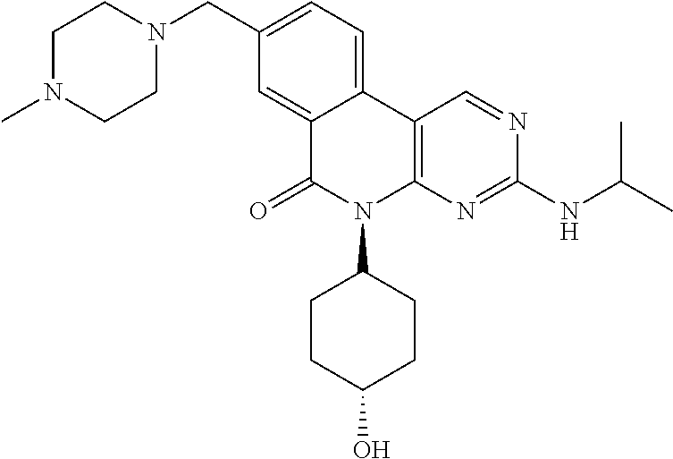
C1N(C)CCN(CC2=CC=C3C(=C2)C(=O)N(C2CCC(O)CC2)C2=C3C=NC(NC(C)C)=N2)C1
